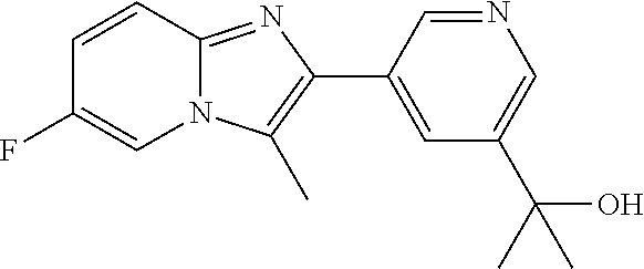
C1(C2=C(C)N3C(=N2)C=CC(F)=C3)=CC(C(C)(O)C)=CN=C1
